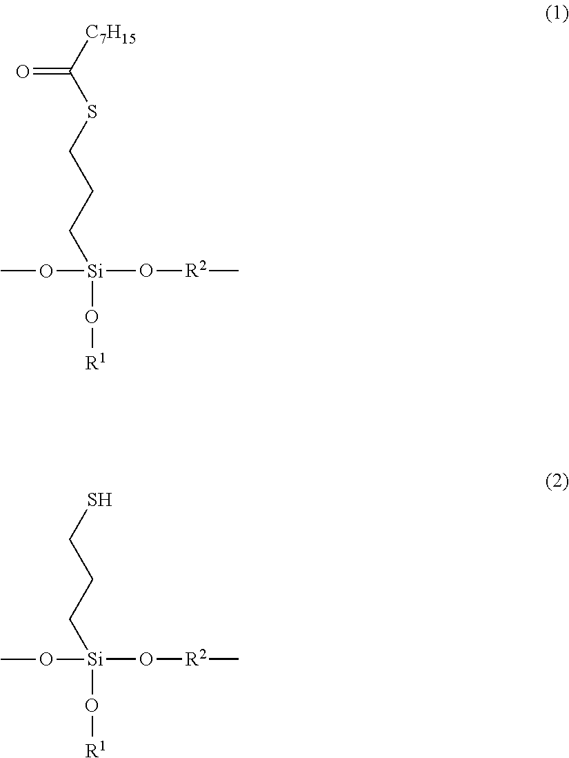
O=C([C7H15])SCCC[Si](O[R1])(O[R2]C)OC.SCCC[Si](O[R1])(O[R2]C)OC
